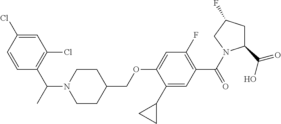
C1=CC(Cl)=CC(Cl)=C1C(C)N1CCC(COC2=CC(F)=C(C(=O)N3C(C(=O)O)CC(F)C3)C=C2C2CC2)CC1
